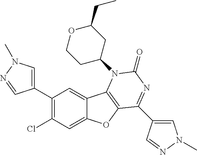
C1(C2=CN(C)N=C2)=C(Cl)C=C2C(=C1)C1=C(O2)C(C2=CN(C)N=C2)=NC(=O)N1C1CC(CC)OCC1
